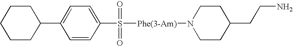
C1(C2CCCCC2)=CC=C(S([Phe(3-Am)]N2CCC(CCN)CC2)(=O)=O)C=C1
